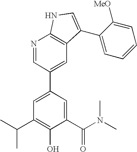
C1(C(N(C)C)=O)=CC(C2=CC3=C(N=C2)NC=C3C2=CC=CC=C2[MeO])=CC(C(C)C)=C1O
